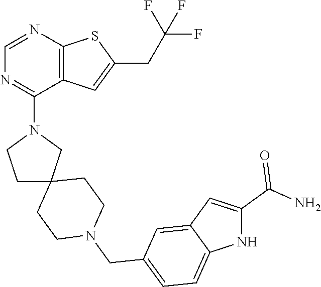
C12=C(C=C(CC(F)(F)F)S1)C(N1CC3(CCN(CC4=CC=C5C(=C4)C=C(C(N)=O)N5)CC3)CC1)=NC=N2
